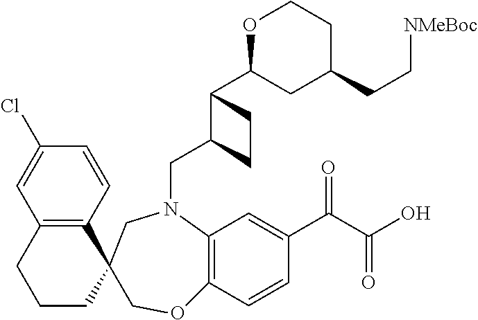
C12=C(C=CC(Cl)=C1)C1(CCC2)COC2=C(N(CC3C(C4CC(CC[NMeBoc])CCO4)CC3)C1)C=C(C(C(O)=O)=O)C=C2
